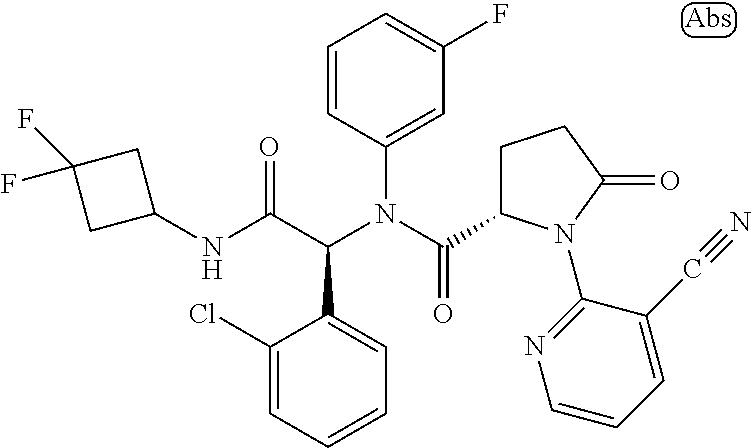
C1=CC(N(C(C2CCC(=O)N2C2=NC=CC=C2C#N)=O)C(C(NC2CC(F)(F)C2)=O)C2=CC=CC=C2Cl)=CC(F)=C1
